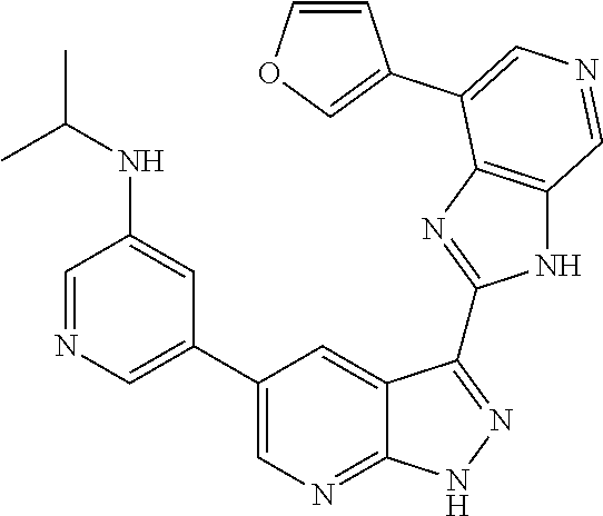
C1=NC=C(C2=CN=C3C(=C2)C(C2=NC4=C(N2)C=NC=C4C2=COC=C2)=NN3)C=C1NC(C)C
